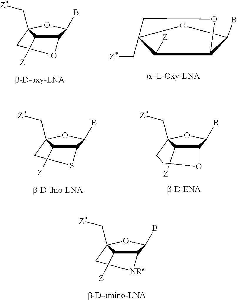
C12C([Z])C(C[Z*])(OC1B)CO2.C1([Z])C2(C[Z*])COC1C(B)O2.C12C([Z])C(C[Z*])(OC1B)CS2.C12C([Z])C(C[Z*])(OC1B)CCO2.C12C([Z])C(C[Z*])(OC1B)C[NRe]2
